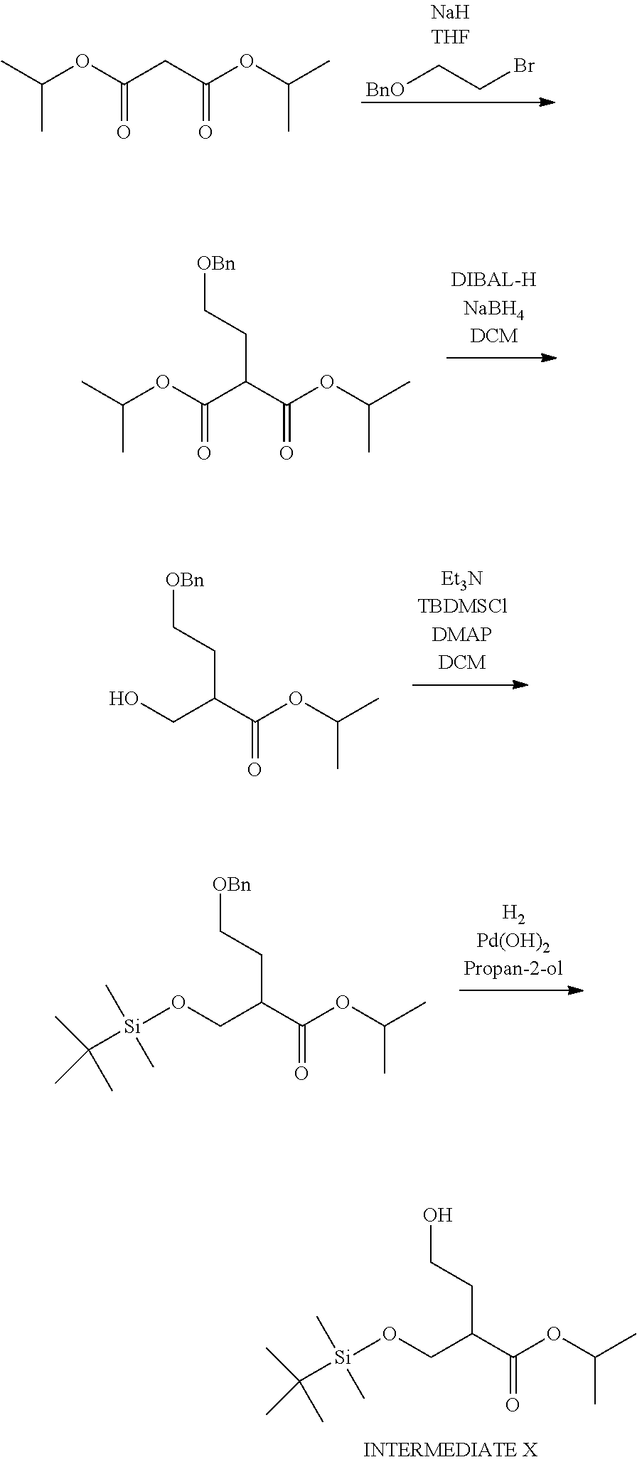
[BnO]CCBr.CC(OC(CC(OC(C)C)=O)=O)C.CC(OC(C(C(OC(C)C)=O)CC[OBn])=O)C.OCC(C(OC(C)C)=O)CC[OBn].[Si](OCC(C(OC(C)C)=O)CC[OBn])(C)(C)C(C)(C)C.[Si](OCC(C(OC(C)C)=O)CCO)(C)(C)C(C)(C)C
